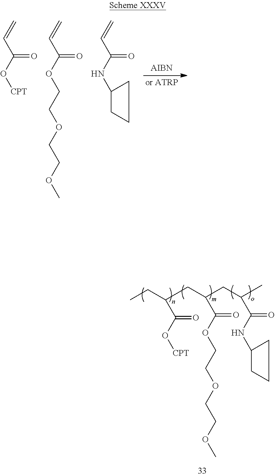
C=CC(=O)O[CPT].C=CC(=O)OCCOCCOC.C=CC(=O)NC1CCC1.C(C(=O)O[CPT])(CC)CC(C(=O)OCCOCCOC)CC(C(=O)NC1CCC1)C
